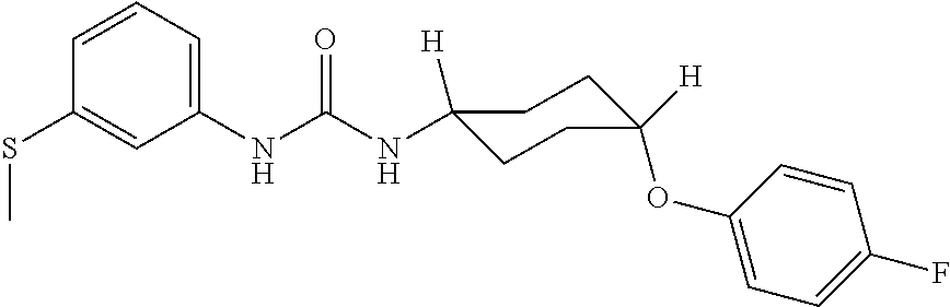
N(C(NC1([H])CCC(OC2=CC=C(F)C=C2)([H])CC1)=O)C1=CC=CC(SC)=C1
